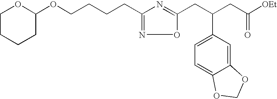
C1CCCC(OCCCCC2=NOC(CC(CC([OEt])=O)C3=CC=C4C(=C3)OCO4)=N2)O1
